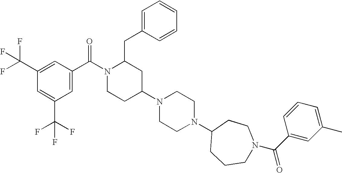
C1=C(C(F)(F)F)C=C(C(N2CCC(N3CCN(C4CCCN(C(=O)C5=CC(C)=CC=C5)CC4)CC3)CC2CC2=CC=CC=C2)=O)C=C1C(F)(F)F
